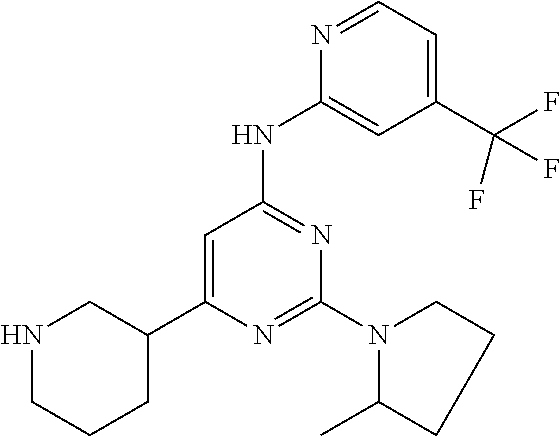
N1=CC=C(C(F)(F)F)C=C1NC1=NC(N2C(C)CCC2)=NC(C2CNCCC2)=C1
